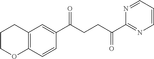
C1(C(CCC(C2=NC=CC=N2)=O)=O)=CC2=C(C=C1)OCCC2
